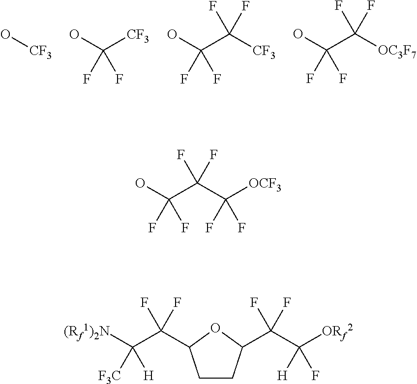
O[CF3].OC([CF3])(F)F.OC(C([CF3])(F)F)(F)F.OC(C([OC3F7])(F)F)(F)F.OC(C(C([OCF3])(F)F)(F)F)(F)F.C1CC(C(C([ORf2])([H])F)(F)F)OC1C(C([(Rf1)2N])([F3C])[H])(F)F
